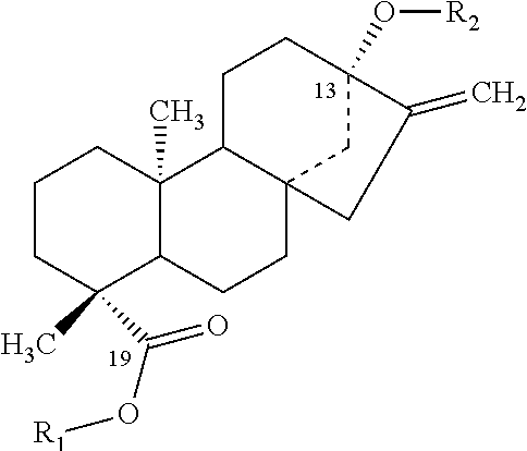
C1CC(C)(C(O[R1])=O)C2C(C)(C1)C1C3(CC2)CC(O[R2])(CC1)C(=C)C3
